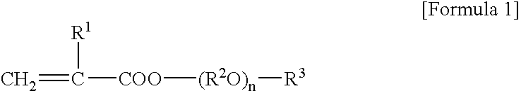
C=C([R1])[COO][(R2O)n][R3]
